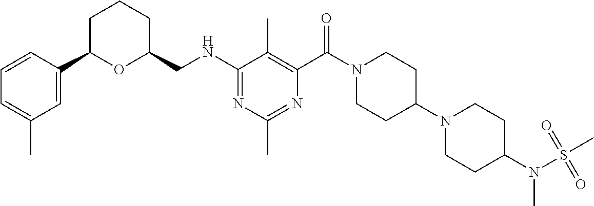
N(C1=NC(C)=NC(C(N2CCC(N3CCC(N(S(=O)(C)=O)C)CC3)CC2)=O)=C1C)CC1CCCC(C2=CC(C)=CC=C2)O1
